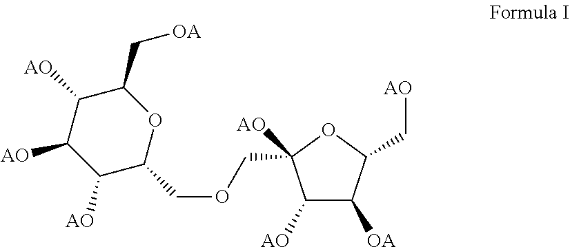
C1([AO])C([OA])C(C[AO])OC1([AO])COCC1OC(C[OA])C([AO])C([AO])C1[AO]
